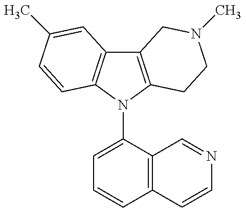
C12=C(N(C3=CC=CC4=C3C=NC=C4)C3=C1C=C(C)C=C3)CCN(C)C2
